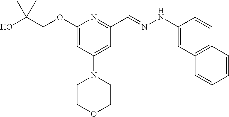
OC(COC1=CC(N2CCOCC2)=CC(C=NNC2=CC3=C(C=C2)C=CC=C3)=N1)(C)C
